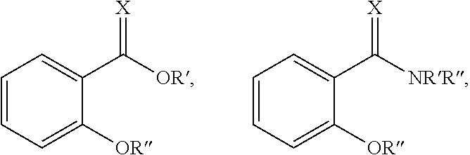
C1=CC=C([OR])C(C([OR])=[X])=C1.C1=CC=C([OR])C(C([NRR])=[X])=C1
